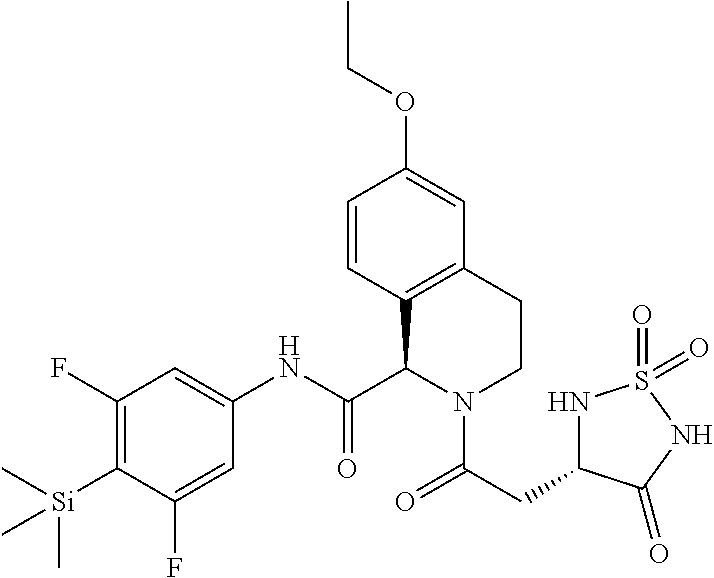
C1(F)=C([Si](C)(C)C)C(F)=CC(NC(=O)C2C3=C(C=C(OCC)C=C3)CCN2C(CC2NS(=O)(=O)NC2=O)=O)=C1
